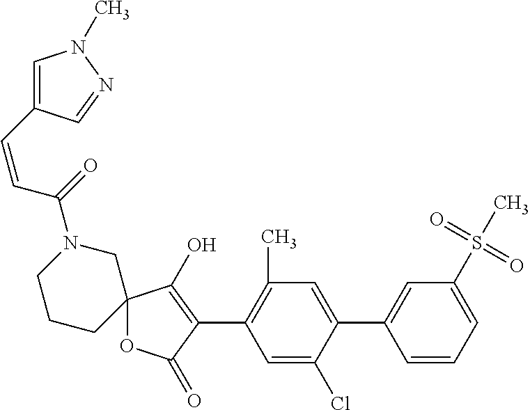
C12(OC(=O)C(C3=C(C)C=C(C4=CC(S(C)(=O)=O)=CC=C4)C(Cl)=C3)=C1O)CN(C(=O)C=CC1=CN(C)N=C1)CCC2
